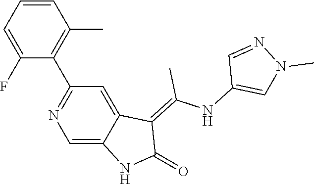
C1=CC=C(F)C(C2=NC=C3C(=C2)C(=C(NC2=CN(C)N=C2)C)C(=O)N3)=C1C
